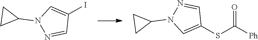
C1(I)=CN(C2CC2)N=C1.C1(SC(=O)[Ph])=CN(C2CC2)N=C1
